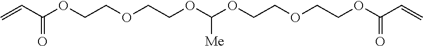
C=CC(OCCOCCOC(OCCOCCOC(C=C)=O)[Me])=O
